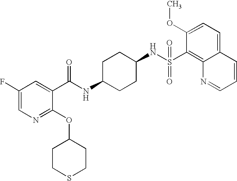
C1CC(NC(=O)C2=CC(F)=CN=C2OC2CCSCC2)CCC1NS(C1=C2C(=CC=C1OC)C=CC=N2)(=O)=O
